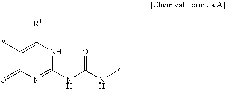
C1(*)=C([R1])NC(NC(N*)=O)=NC1=O
